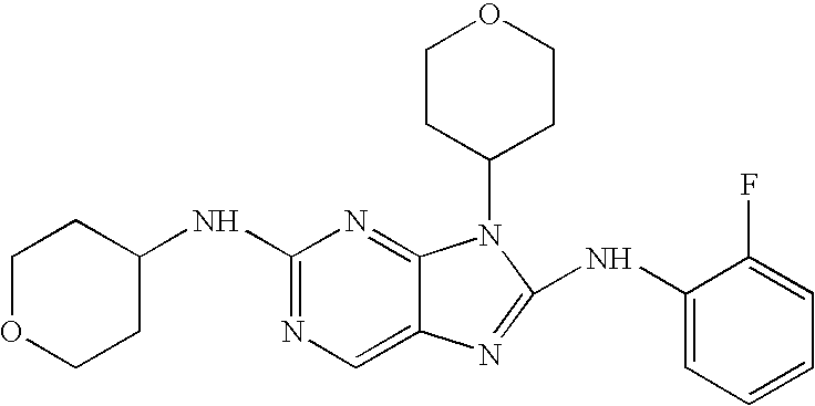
C1(NC2=NC=C3C(=N2)N(C2CCOCC2)C(NC2=CC=CC=C2F)=N3)CCOCC1
